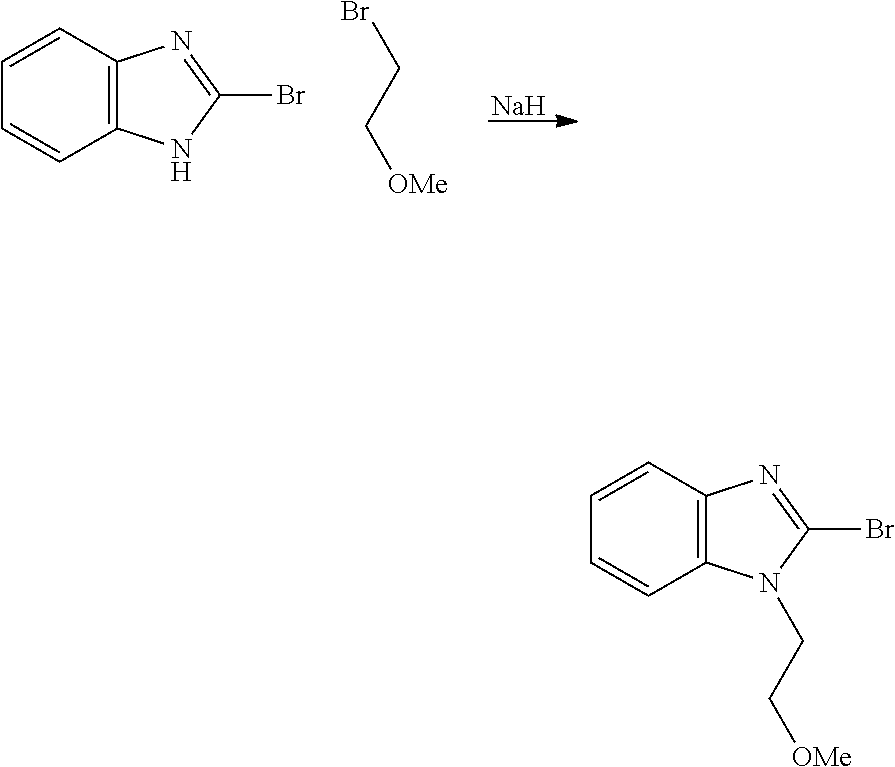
[Na].C1=CC=CC2=C1N=C(Br)N2.BrCC[OMe].C1=CC=CC2=C1N=C(Br)N2CC[OMe]
